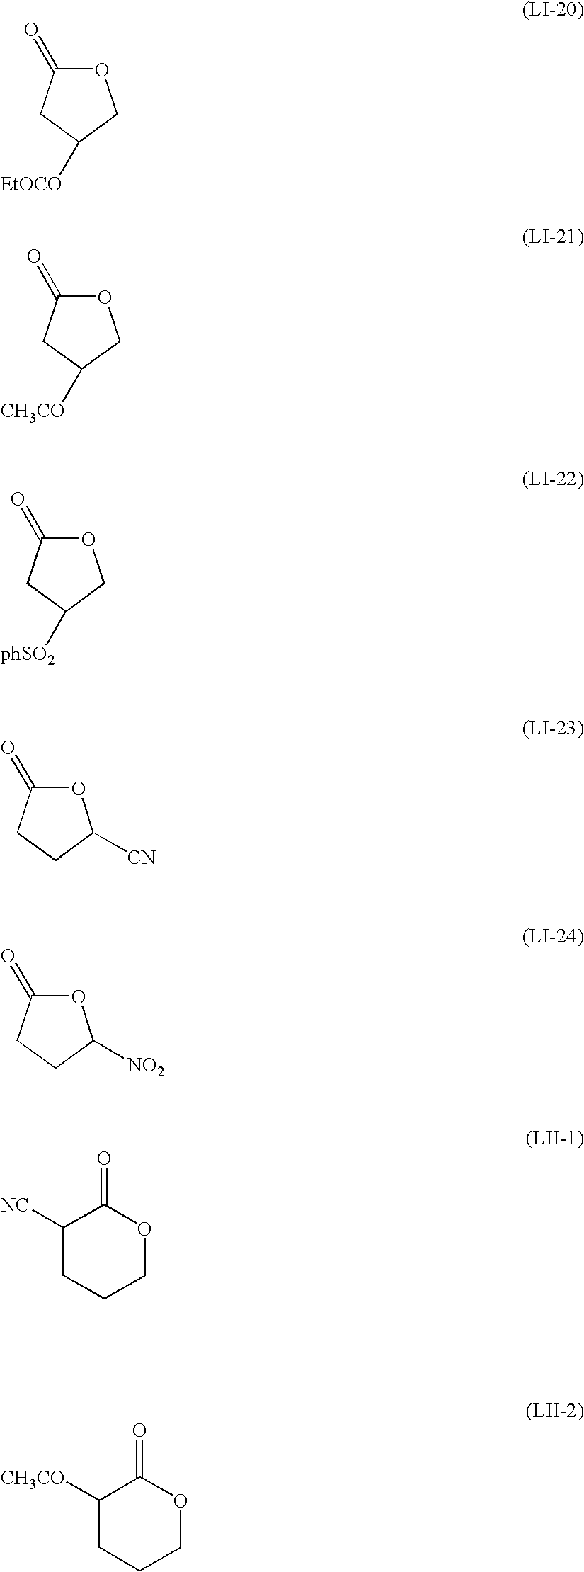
O1C(=O)CC([EtOCO])C1.O1C(=O)CC([CH3CO])C1.O1C(=O)CC([phSO2])C1.O1C(=O)CCC1[CN].O1C(=O)CCC1[NO2].C1([NC])CCCOC1=O.C1([CH3CO])CCCOC1=O
